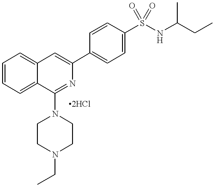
C1=CC=C2C(=C1)C=C(C1=CC=C(S(=O)(=O)NC(CC)C)C=C1)N=C2N1CCN(CC)CC1
